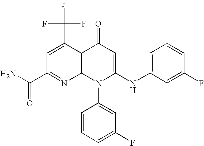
C1(C(N)=O)=NC2=C(C(C(F)(F)F)=C1)C(=O)C=C(NC1=CC=CC(F)=C1)N2C1=CC(F)=CC=C1
